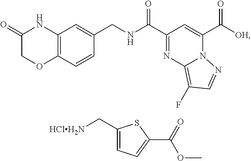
C1(=O)COC2=C(N1)C=C(CNC(C1=NC3=C(F)C=NN3C(C([OH])=O)=C1)=O)C=C2.C1(C[HClH2N])=CC=C(C(=O)OC)S1
